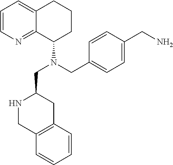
C1=CC(CN)=CC=C1CN(C1C2=NC=CC=C2CCC1)CC1NCC2=C(C1)C=CC=C2
